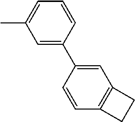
C1=C(C2=CC3=C(C=C2)CC3)C=CC=C1C
